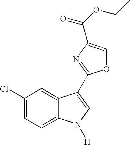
C1(Cl)=CC=C2C(=C1)C(C1=NC(C(OCC)=O)=CO1)=CN2[H]
